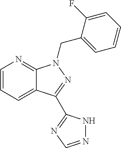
C12=CC=CN=C1N(CC1=CC=CC=C1F)N=C2C1=NC=NN1
